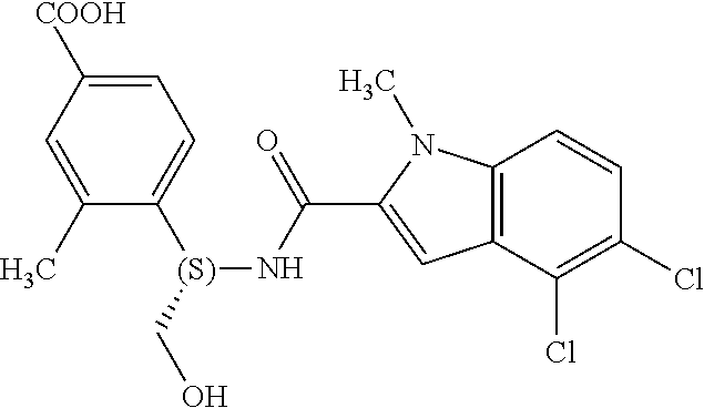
C1=C([COOH])C=C(C)C([(S)](CO)NC(C2=CC3=C(N2C)C=CC(Cl)=C3Cl)=O)=C1
